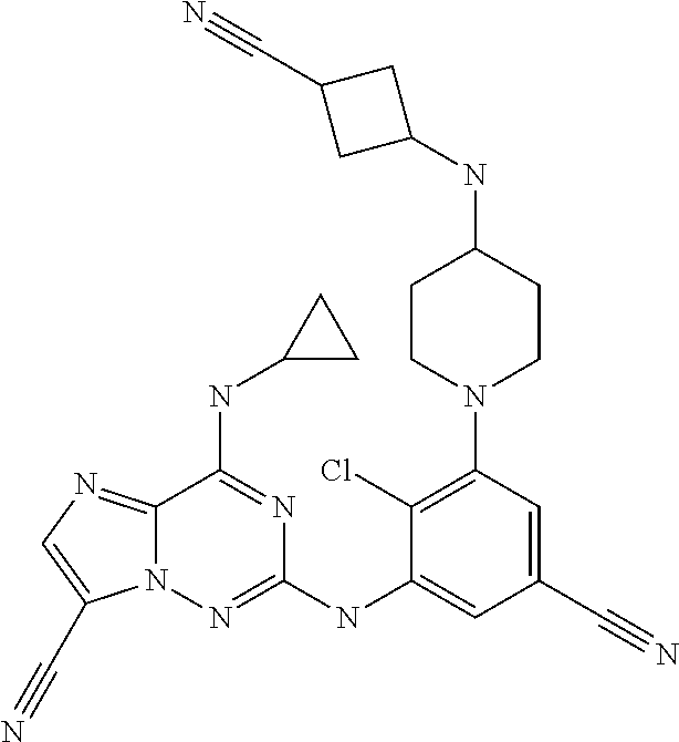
C12=NC=C(C#N)N1N=C(NC1=CC(C#N)=CC(N3CCC(NC4CC(C#N)C4)CC3)=C1Cl)N=C2NC1CC1
